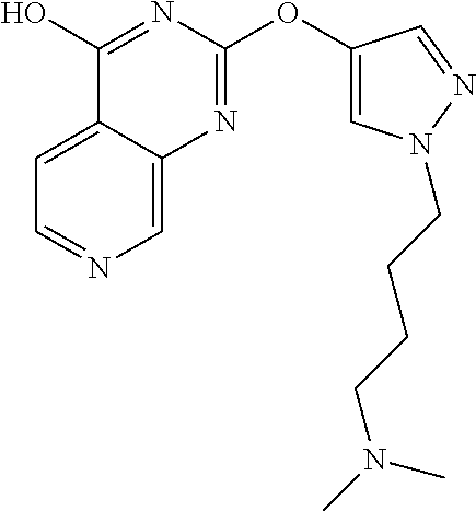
C1=C2C(=CN=C1)N=C(OC1=CN(CCCCN(C)C)N=C1)N=C2O
